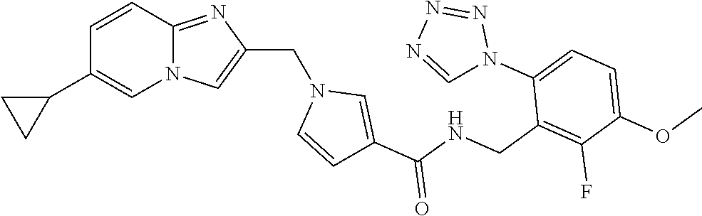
N12C(=NC(CN3C=CC(C(NCC4=C(F)C(OC)=CC=C4N4N=NN=C4)=O)=C3)=C1)C=CC(C1CC1)=C2
